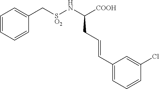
C1=CC=CC(C[SO2]NC([COOH])CC=CC2=CC=CC(Cl)=C2)=C1
